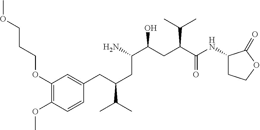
C1(OCCCOC)=C(OC)C=CC(CC(C(C)C)CC(C(CC(C(NC2CCOC2=O)=O)C(C)C)O)N)=C1
